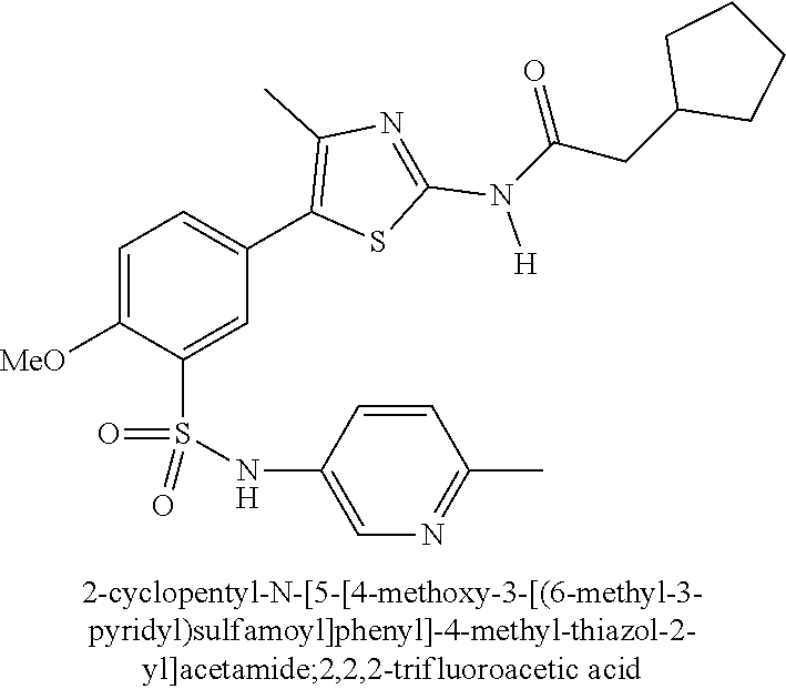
C1=C([MeO])C(S(NC2=CN=C(C)C=C2)(=O)=O)=CC(C2=C(C)N=C(N([H])C(CC3CCCC3)=O)S2)=C1
